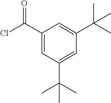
C1(C(Cl)=O)=CC(C(C)(C)C)=CC(C(C)(C)C)=C1
